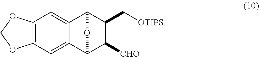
C12=C(C=C3C(=C1)C1C(C[OTIPS])C([CHO])C3O1)OCO2
